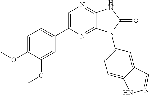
C1=C(OC)C(OC)=CC(C2=CN=C3C(=N2)N(C2=CC=C4C(=C2)C=NN4)C(=O)N3)=C1
